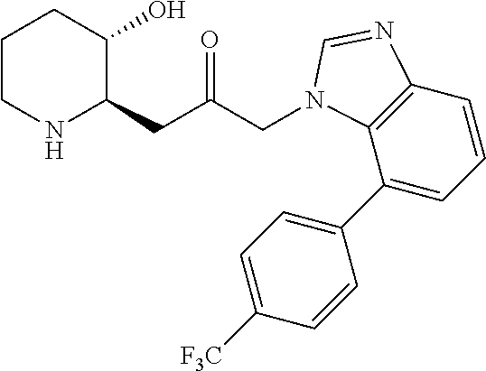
C1CNC(CC(CN2C3=C(C=CC=C3C3=CC=C([F3C])C=C3)N=C2)=O)C(O)C1
